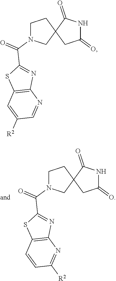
C1=CC2=C(N=C1[R2])N=C(C(=O)N1CCC3(C1)C(=O)NC(=O)C3)S2.C1([R2])=CC2=C(N=C1)N=C(C(=O)N1CCC3(C1)C(=O)NC(=O)C3)S2
